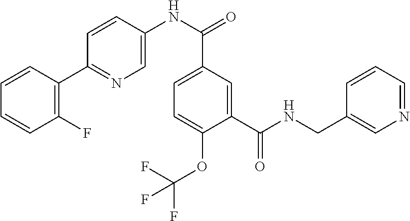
C1(F)=C(C2=NC=C(NC(=O)C3=CC=C(OC(F)(F)F)C(C(NCC4=CN=CC=C4)=O)=C3)C=C2)C=CC=C1
